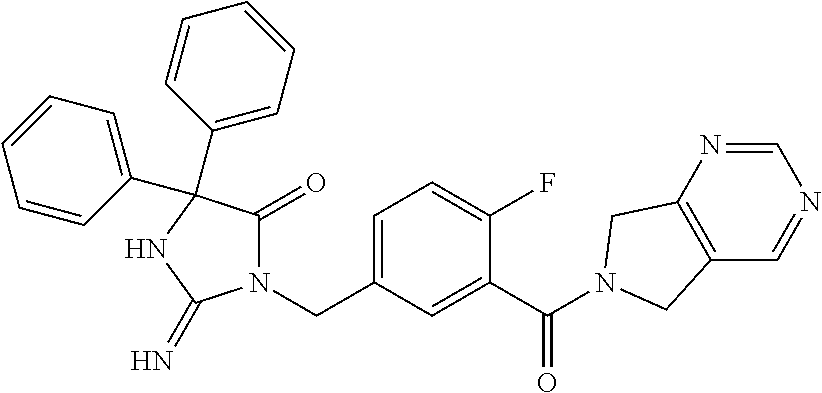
N1(CC2=CC=C(F)C(C(=O)N3CC4=C(C=NC=N4)C3)=C2)C(=O)C(C2=CC=CC=C2)(C2=CC=CC=C2)NC1=N
